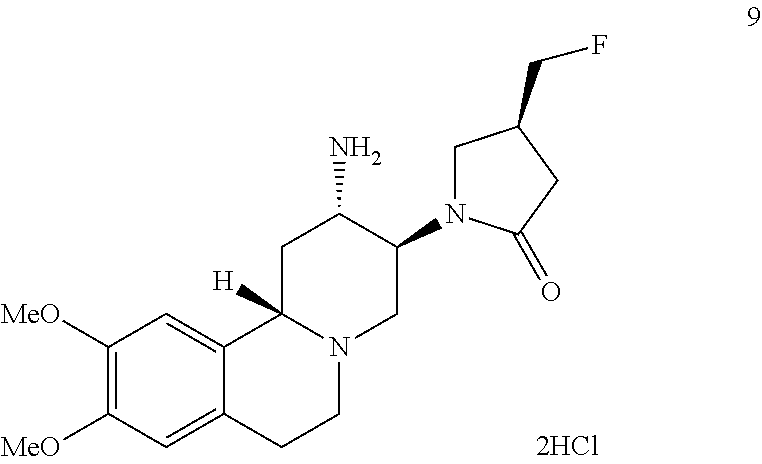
C1([MeO])=C([MeO])C=C2C(=C1)C1([H])N(CC2)CC(N2CC(CF)CC2=O)C(N)C1
